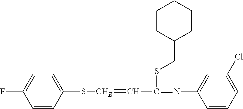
C1=CC(S[CHE]=CC(=NC2=CC(Cl)=CC=C2)SCC2CCCCC2)=CC=C1F
